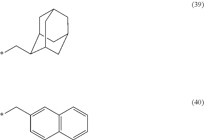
C1C2C(C*)C3CC(C2)CC1C3.C12=C(C=CC=C1)C=CC(C*)=C2
